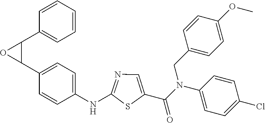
C1=CC(N(C(=O)C2=CN=C(NC3=CC=C(C4C(C5=CC=CC=C5)O4)C=C3)S2)CC2=CC=C(OC)C=C2)=CC=C1Cl
